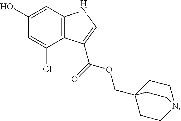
C12=C(C=C(O)C=C1Cl)NC=C2C(OCC12CCN(CC1)CC2)=O
